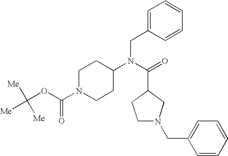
C1N(C(OC([Me])([Me])[Me])=O)CCC(N(C(=O)C2CN(CC3=CC=CC=C3)CC2)CC2=CC=CC=C2)C1
